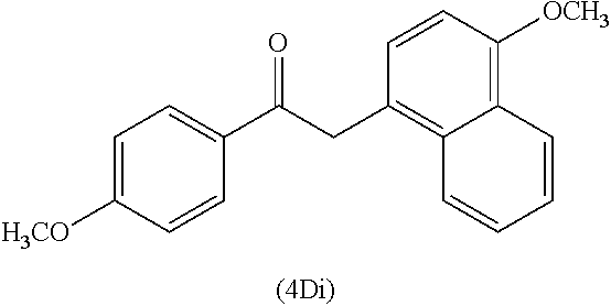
C1=CC([OCH3])=C2C(=C1CC(=O)C1=CC=C([H3CO])C=C1)C=CC=C2
